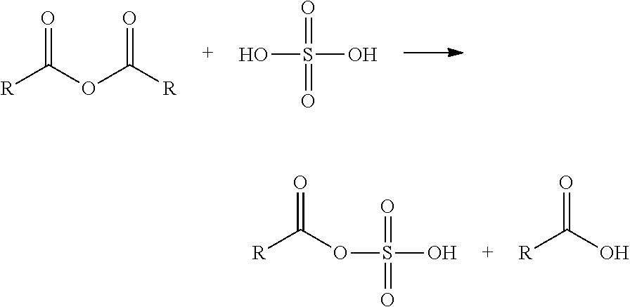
OS(O)(=O)=O.O=C([R])OC(=O)[R].O=C([R])OS(O)(=O)=O.O=C([R])O
